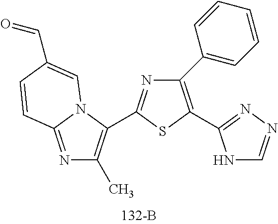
C1(C2=CC=CC=C2)=C(C2=NN=CN2)SC(C2=C(C)N=C3N2C=C(C=O)C=C3)=N1
